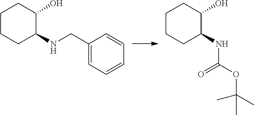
C1CCC(NCC2=CC=CC=C2)C(O)C1.C1CCC(NC(OC(C)(C)C)=O)C(O)C1
